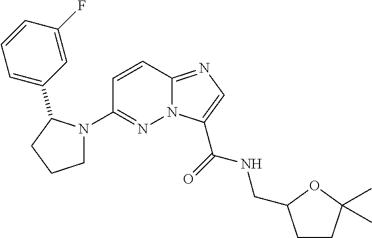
N12C(=NC=C1C(=O)NCC1CCC(C)(C)O1)C=CC(N1CCCC1C1=CC=CC(F)=C1)=N2
